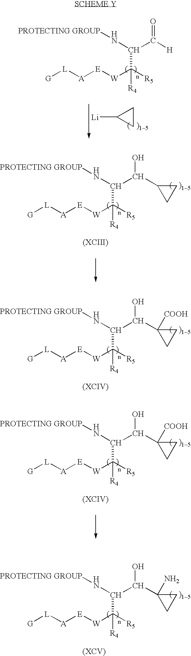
N(C(C([W][E][A][L][G])([R4])[R5])C(O)C1CC1)[PROTECTING GROUP].N(C(C([W][E][A][L][G])([R4])[R5])C(O)C1([COOH])CC1)[PROTECTING GROUP].N(C(C([W][E][A][L][G])([R4])[R5])C(O)C1([COOH])CC1)[PROTECTING GROUP].N(C(C([W][E][A][L][G])([R4])[R5])C(O)C1(N)CC1)[PROTECTING GROUP].N(C(C([W][E][A][L][G])([R4])[R5])C([H])=O)[PROTECTING GROUP].C1CC1[Li]
